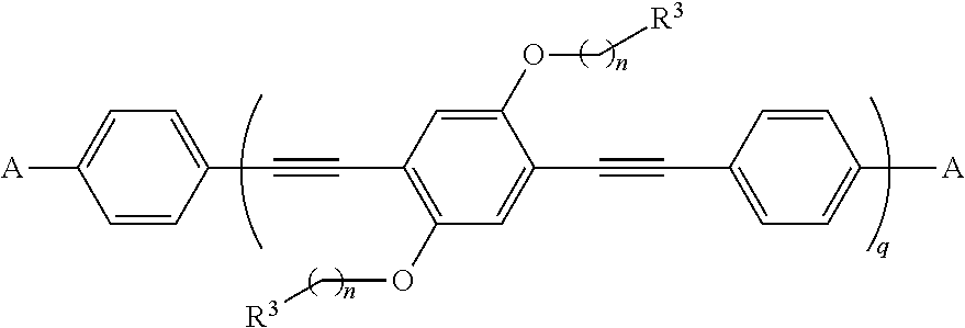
C1=CC([A])=CC=C1C#CC1=C(OC[R3])C=C(C#CC2=CC=C([A])C=C2)C(OC[R3])=C1
